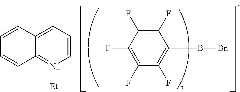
C12=CC=C[N+]([Et])=C1C=CC=C2.C1(F)=C(F)C(F)=C(B[Bn])C(F)=C1F
